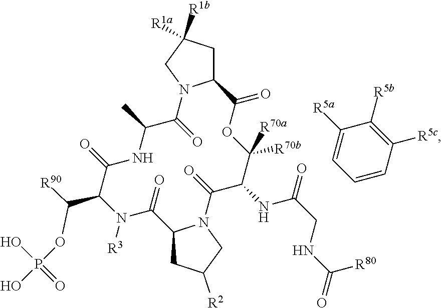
C12CC([R1a])([R1b])CN1C(=O)C(C)NC(=O)C(C(OP(O)(O)=O)[R90])N([R3])C(=O)C1CC([R2])CN1C(=O)C(NC(CNC(=O)[R80])=O)C([R70b])([R70a])OC2=O.C1=CC([R5c])=C([R5b])C([R5a])=C1
